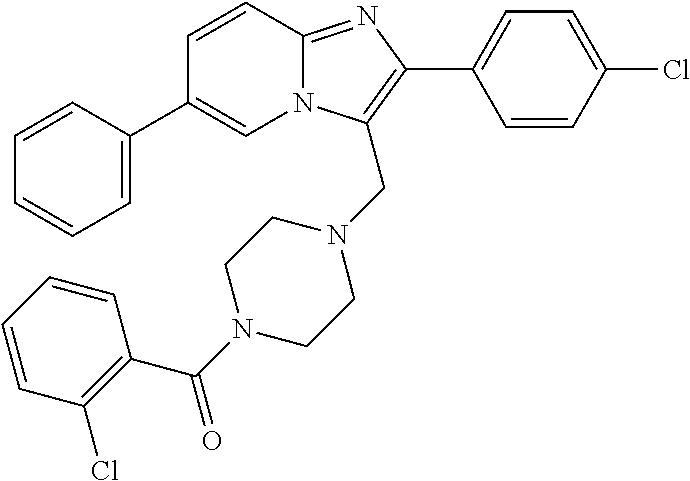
C1=CC2=NC(C3=CC=C(Cl)C=C3)=C(CN3CCN(C(C4=C(Cl)C=CC=C4)=O)CC3)N2C=C1C1=CC=CC=C1
